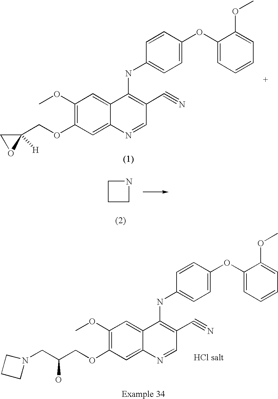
C1(OC)=C(OCC2([H])CO2)C=C2C(=C1)C(NC1=CC=C(OC3=CC=CC=C3OC)C=C1)=C(C#N)C=N2.C1(OC)=C(OCC(CN2CCC2)O)C=C2C(=C1)C(NC1=CC=C(OC3=CC=CC=C3OC)C=C1)=C(C#N)C=N2.C1CNC1
